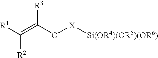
[R1]C(=C(O[X][Si(OR4)(OR5)(OR6)])[R3])[R2]
